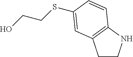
C1CNC2=C1C=C(SCCO)C=C2
